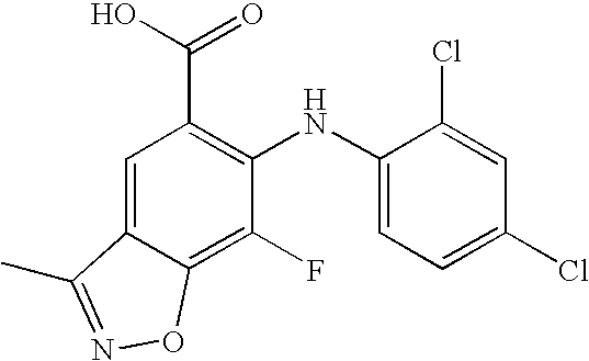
C1(NC2=C(C(O)=O)C=C3C(=C2F)ON=C3C)=CC=C(Cl)C=C1Cl
